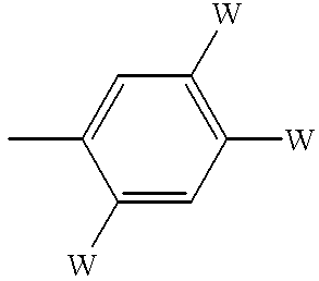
C1([W])=CC([W])=C([W])C=C1C
